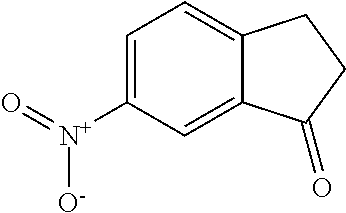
C1=C([N+]([O-])=O)C=C2C(=C1)CCC2=O
